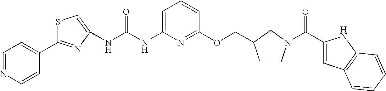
C1=NC=CC(C2=NC(NC(NC3=CC=CC(OCC4CCN(C(C5=CC6=C(N5)C=CC=C6)=O)C4)=N3)=O)=CS2)=C1
